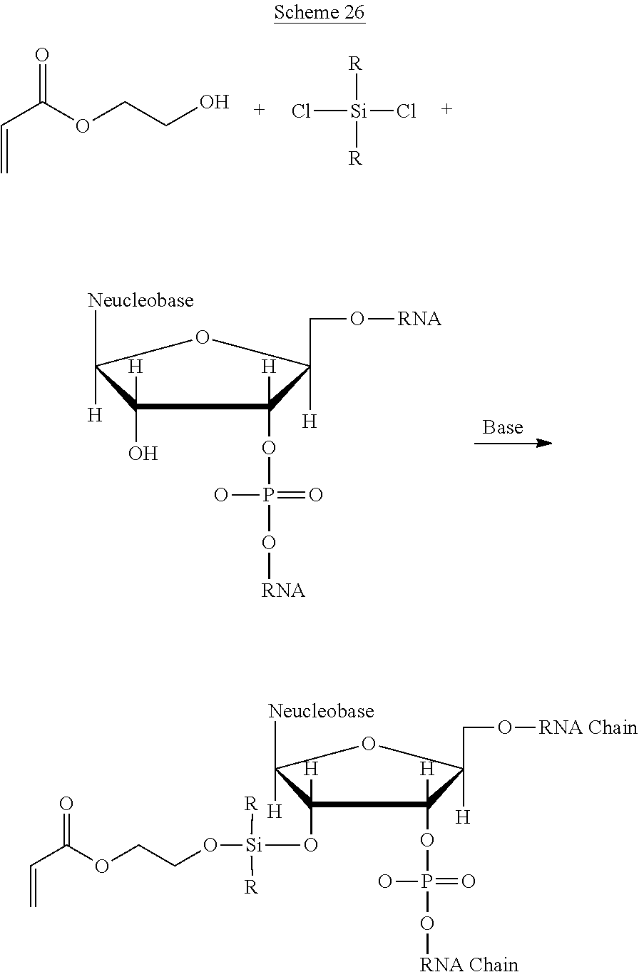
O=C(OCCO)C=C.Cl[Si]([R])(Cl)[R].C1(O)([H])C([H])([Neucleobase])OC([H])(CO[RNA])C1(OP(=O)(O)O[RNA])[H].C1(O[Si]([R])([R])OCCOC(C=C)=O)([H])C([H])([Neucleobase])OC([H])(CO[RNA Chain])C1(OP(=O)(O)O[RNA Chain])[H]
